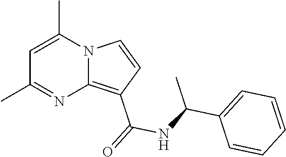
C1=C(C)N2C(=C(C(=O)NC(C3=CC=CC=C3)C)C=C2)N=C1C
